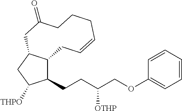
C1(CCC(COC2=CC=CC=C2)[OTHP])C2C(CC1[THPO])CC(=O)CCCC=CC2
